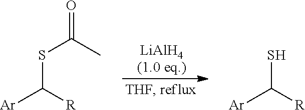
S(C(C)=O)C([Ar])[R].SC([Ar])[R]
